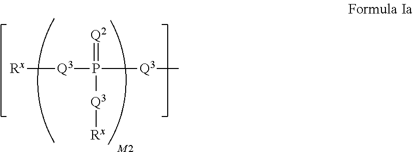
[Rx][Q3]P([Q3]C)(=[Q2])[Q3][Rx].[M2]
